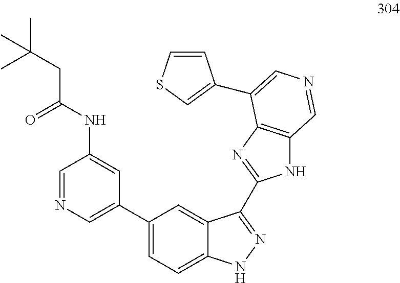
C1=NC=C(C2=CC=C3C(=C2)C(C2=NC4=C(N2)C=NC=C4C2=CSC=C2)=NN3)C=C1NC(=O)CC(C)(C)C
